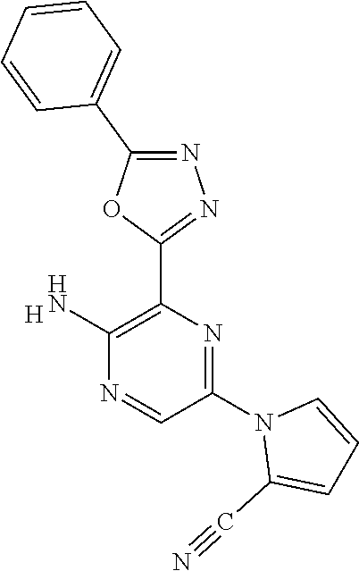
[H].C1(N)=C(C2=NN=C(C3=CC=CC=C3)O2)N=C(N2C(C#N)=CC=C2)C=N1
